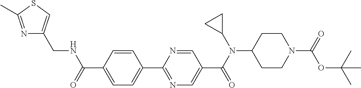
C1(C(=O)NCC2=CSC(C)=N2)=CC=C(C2=NC=C(C(N(C3CC3)C3CCN(C(=O)OC(C)(C)C)CC3)=O)C=N2)C=C1
